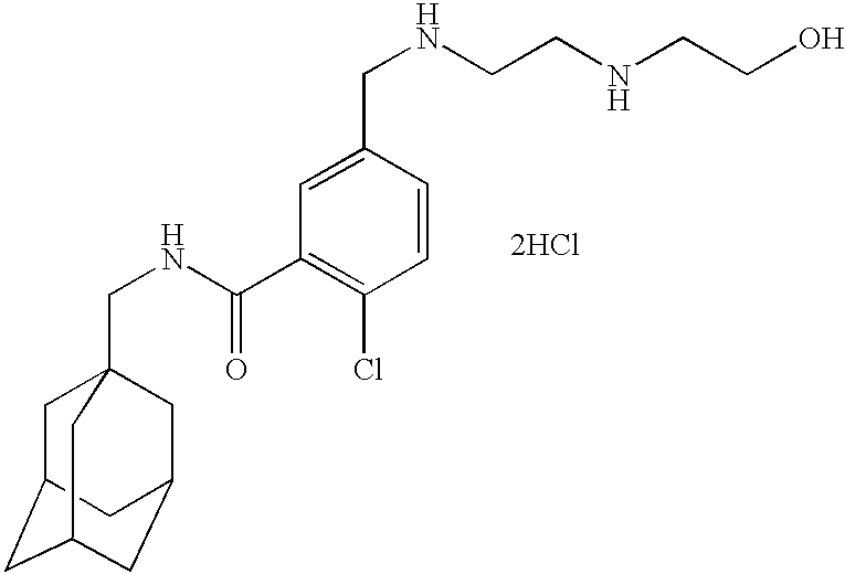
C1C2CC3CC(CC1(CNC(C1=C(Cl)C=CC(CNCCNCCO)=C1)=O)C3)C2.[2HCl]
